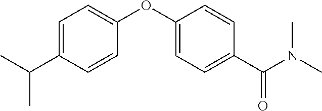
C1=C(C(C)C)C=CC(OC2=CC=C(C(N(C)C)=O)C=C2)=C1
